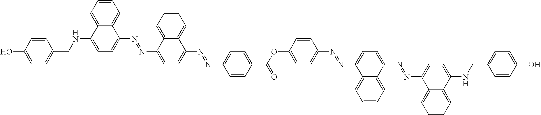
C1(NCC2=CC=C(O)C=C2)=CC=C(N=NC2=CC=C(N=NC3=CC=C(C(=O)OC4=CC=C(N=NC5=CC=C(N=NC6=CC=C(NCC7=CC=C(O)C=C7)C7=CC=CC=C67)C6=CC=CC=C56)C=C4)C=C3)C3=CC=CC=C23)C2=CC=CC=C12
